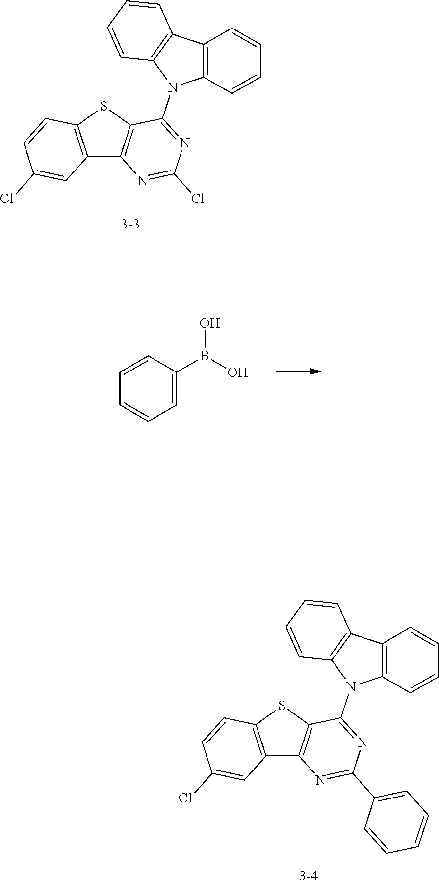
C1=C(B(O)O)C=CC=C1.C12=C(SC3=C1N=C(C1=CC=CC=C1)N=C3N1C3=C(C4=C1C=CC=C4)C=CC=C3)C=CC(Cl)=C2.C12=C(SC3=C1N=C(Cl)N=C3N1C3=C(C4=C1C=CC=C4)C=CC=C3)C=CC(Cl)=C2
